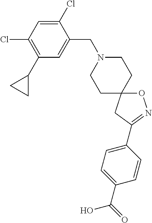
O1C2(CC(C3=CC=C(C(=O)O)C=C3)=N1)CCN(CC1=CC(C3CC3)=C(Cl)C=C1Cl)CC2
